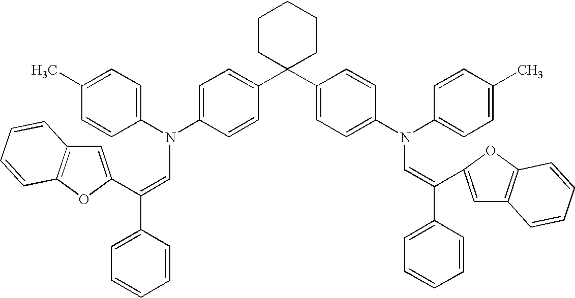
C1(C)=CC=C(N(C2=CC=C(C3(C4=CC=C(N(C5=CC=C(C)C=C5)C=C(C5=CC6=C(O5)C=CC=C6)C5=CC=CC=C5)C=C4)CCCCC3)C=C2)C=C(C2=CC=CC=C2)C2=CC3=C(O2)C=CC=C3)C=C1
